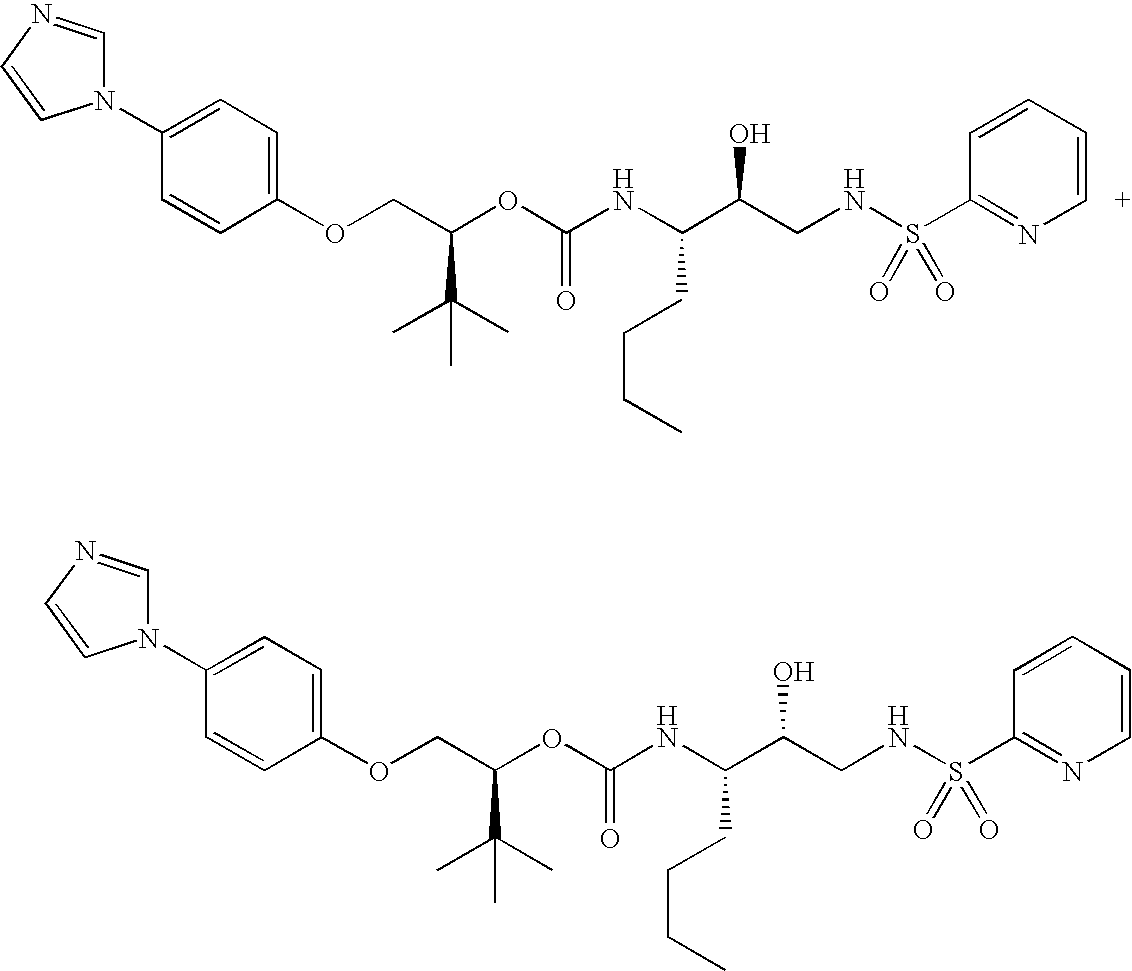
C(OC(NC(C(CNS(C1=NC=CC=C1)(=O)=O)O)CCCC)=O)(COC1=CC=C(N2C=NC=C2)C=C1)C(C)(C)C.C(OC(NC(C(CNS(C1=NC=CC=C1)(=O)=O)O)CCCC)=O)(COC1=CC=C(N2C=NC=C2)C=C1)C(C)(C)C
